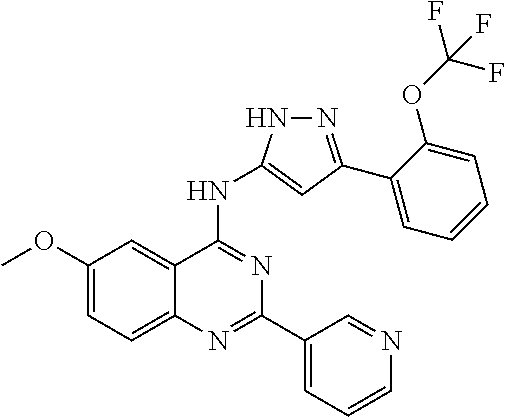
C1(OC)=CC=C2C(=C1)C(NC1=CC(C3=CC=CC=C3OC(F)(F)F)=NN1)=NC(C1=CC=CN=C1)=N2
